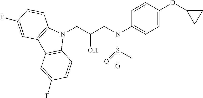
N1(CC(CN(S(C)(=O)=O)C2=CC=C(OC3CC3)C=C2)O)C2=C(C3=C1C=CC(F)=C3)C=C(F)C=C2
